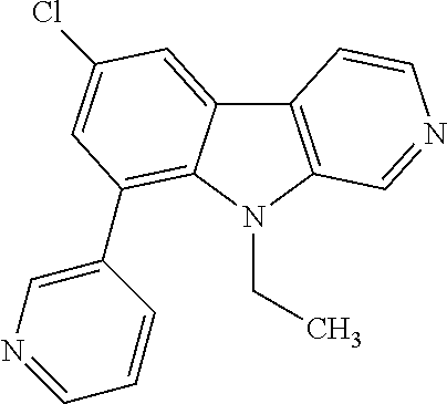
C12=C(N(CC)C3=C(C4=CN=CC=C4)C=C(Cl)C=C13)C=NC=C2
